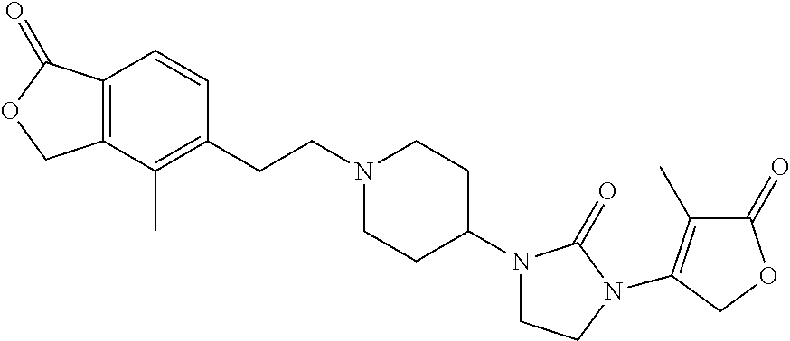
C(CN1CCC(N2CCN(C3=C(C)C(=O)OC3)C2=O)CC1)C1=C(C)C2=C(C=C1)C(=O)OC2
